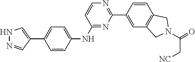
N1=C(NC2=CC=C(C3=CNN=C3)C=C2)C=CN=C1C1=CC2=C(C=C1)CN(C(C[NC])=O)C2
